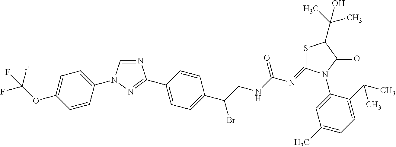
N1=CN(C2=CC=C(OC(F)(F)F)C=C2)N=C1C1=CC=C(C(CNC(N=C2SC(C(C)(C)O)C(=O)N2C2=CC(C)=CC=C2C(C)C)=O)Br)C=C1
